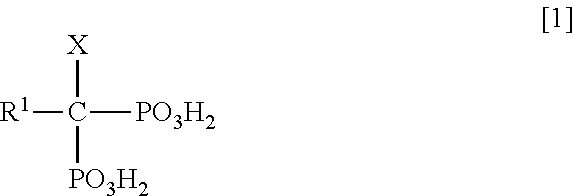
[R1]C([PO3H2])([X])[PO3H2]
